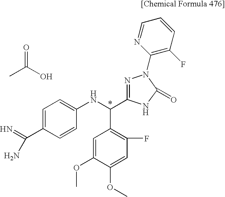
C1=C(C(=N)N)C=CC(NC(C2=C(F)C=C(OC)C(OC)=C2)C2=NN(C3=C(F)C=CC=N3)C(=O)N2)=C1.CC(O)=O
